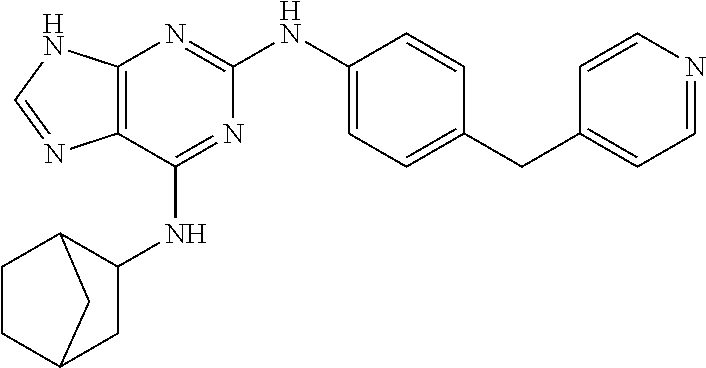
C12=C(N=C(NC3=CC=C(CC4=CC=NC=C4)C=C3)N=C1NC1C3CCC(C1)C3)NC=N2
